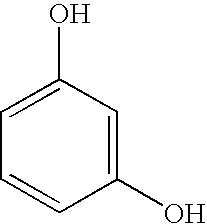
C1=CC(O)=CC(O)=C1
